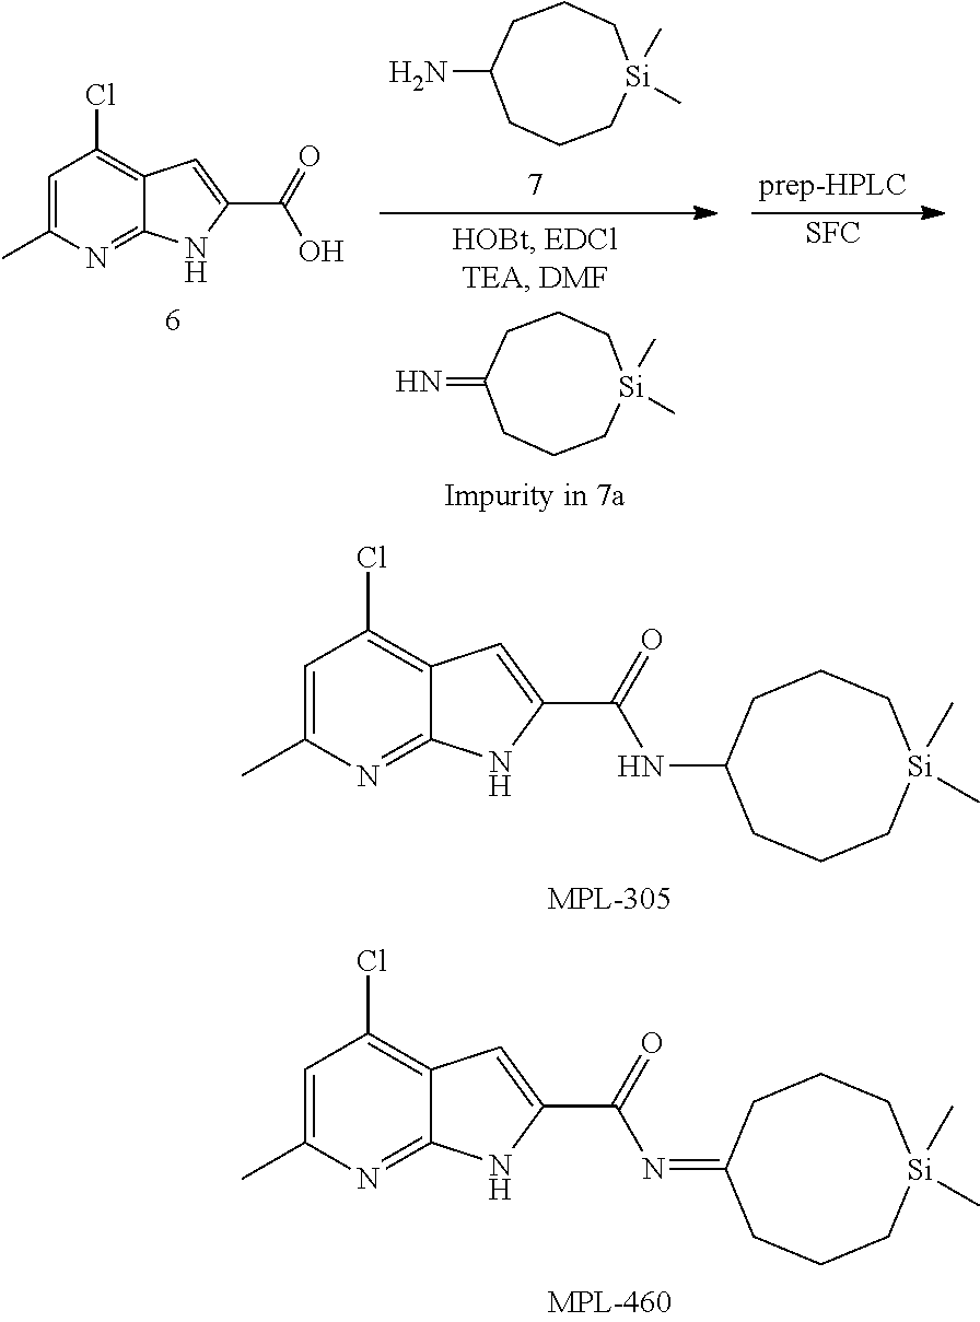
C1=C(C)N=C2C(=C1Cl)C=C(C(=O)NC1CCC[Si](C)(C)CCC1)N2.C1=C(C)N=C2C(=C1Cl)C=C(C(=O)N=C1CCC[Si](C)(C)CCC1)N2.[SFC].C1=C(C)N=C2C(=C1Cl)C=C(C(=O)O)N2.[Si]1(C)(C)CCCC(N)CCC1.[Si]1(C)(C)CCCC(=N)CCC1
